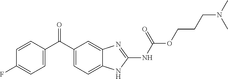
C1(C(C2=CC=C(F)C=C2)=O)=CC=C2C(=C1)N=C(NC(OCCCN(C)C)=O)N2
